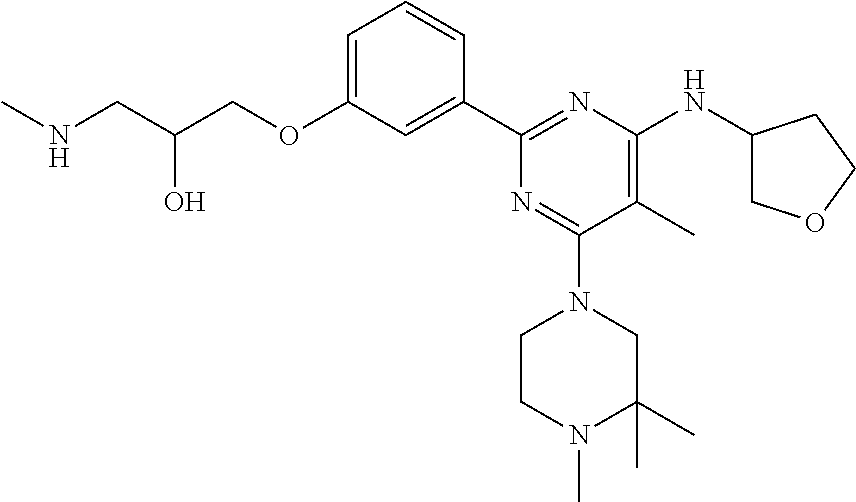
C1=C(OCC(CNC)O)C=C(C2=NC(NC3COCC3)=C(C)C(N3CCN(C)C(C)(C)C3)=N2)C=C1
